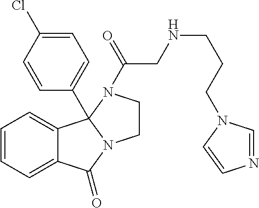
C1=CC=C2C(=C1)C(=O)N1CCN(C(=O)CNCCCN3C=NC=C3)C21C1=CC=C(Cl)C=C1
